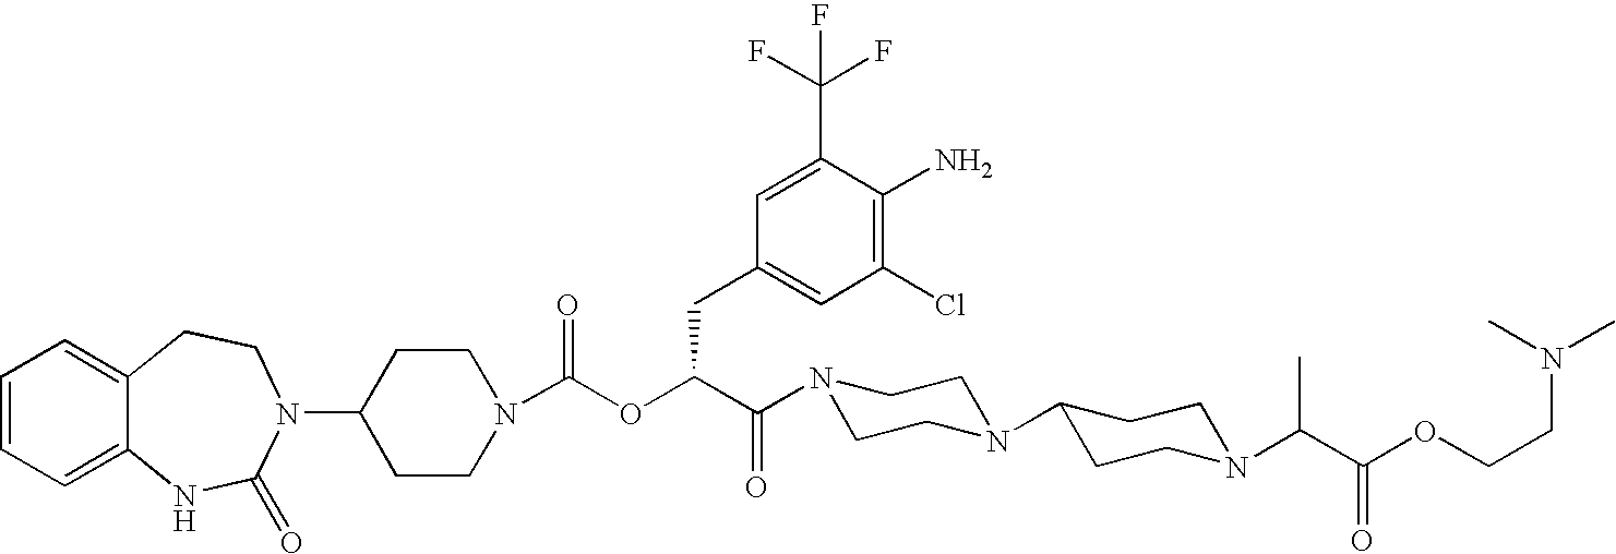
C1(N2C(=O)NC3=CC=CC=C3CC2)CCN(C(OC(C(N2CCN(C3CCN(C(C(OCCN(C)C)=O)C)CC3)CC2)=O)CC2=CC(Cl)=C(N)C(C(F)(F)F)=C2)=O)CC1
